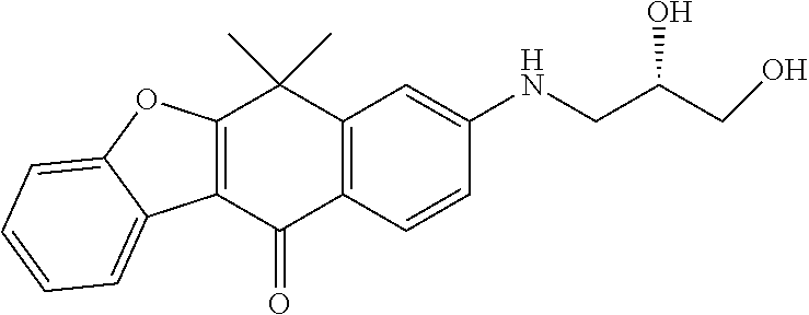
C12=C(C(=O)C3=C(C1(C)C)C=C(NCC(O)CO)C=C3)C1=CC=CC=C1O2
